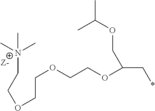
C[N+](C)(CCOCCOCCOC(C*)COC(C)C)C
